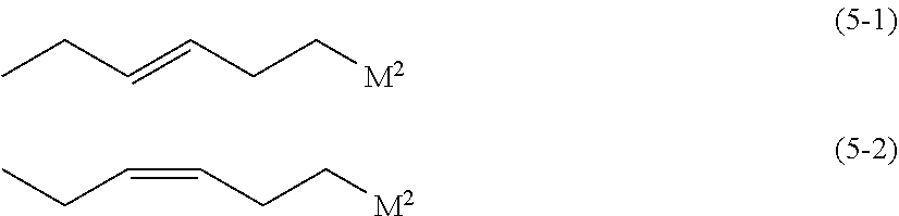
CCC=CCC[M2].C(=CCC[M2])CC
